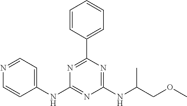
C1(NC2=CC=NC=C2)=NC(NC(COC)C)=NC(C2=CC=CC=C2)=N1
